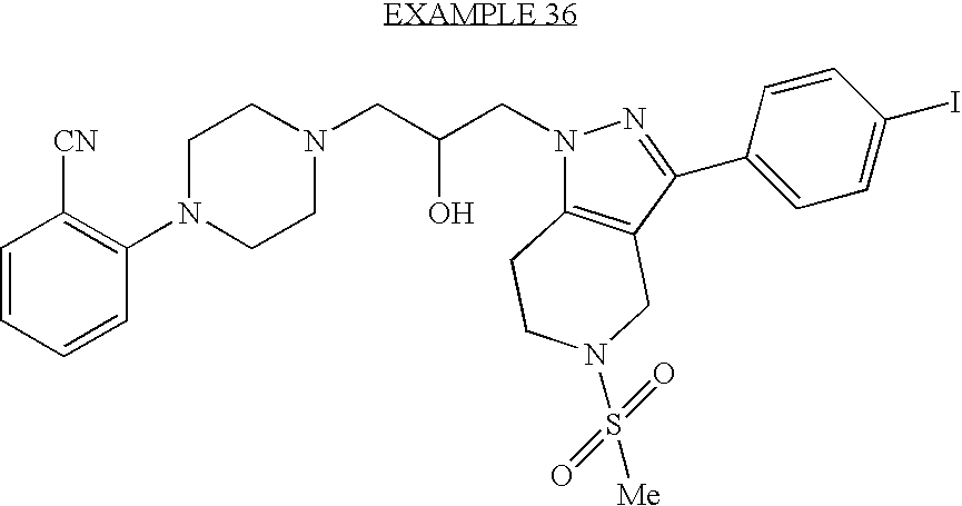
N1(C2=C([CN])C=CC=C2)CCN(CC(CN2C3=C(CN(S(=O)(=O)[Me])CC3)C(C3=CC=C(I)C=C3)=N2)O)CC1
